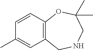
C12=C(C=CC(C)=C1)OC(C)(C)CNC2
